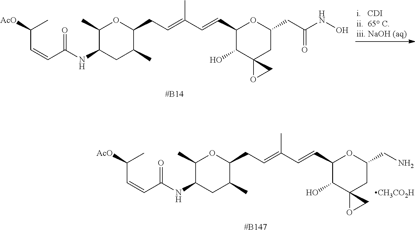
C1(C)C(NC(C=CC([AcO])C)=O)CC(C)C(CC=C(C=CC2C(O)C3(CC(CC(NO)=O)O2)OC3)C)O1.[#B147].C1(C)C(NC(C=CC([AcO])C)=O)CC(C)C(CC=C(C=CC2C(O)C3(CC(CN)O2)OC3)C)O1.[CH3CO2H]
